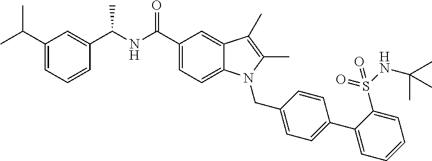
C1=C(C(C)C)C=C(C(NC(C2=CC=C3C(=C2)C(C)=C(C)N3CC2=CC=C(C3=CC=CC=C3S(NC(C)(C)C)(=O)=O)C=C2)=O)C)C=C1
